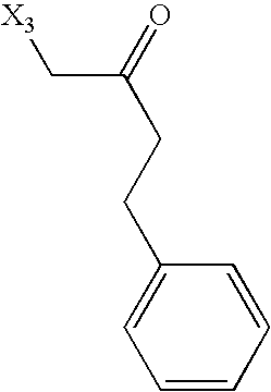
C(C(CCC1=CC=CC=C1)=O)[X3]
